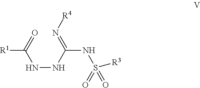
[R1]C(=O)NNC(=N[R4])NS(=O)(=O)[R3]
